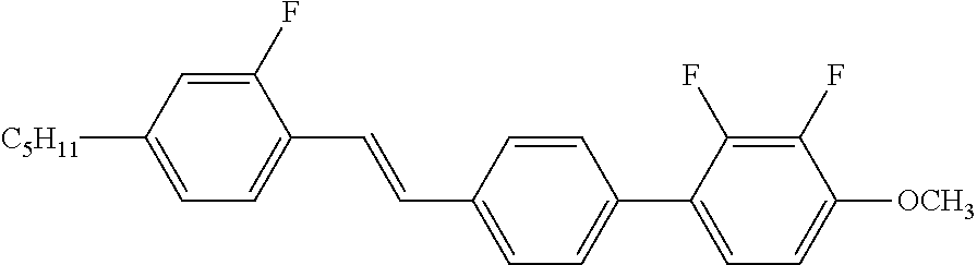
C1(F)=CC([C5H11])=CC=C1C=CC1=CC=C(C2=CC=C([OCH3])C(F)=C2F)C=C1
